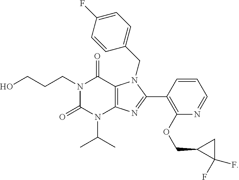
N1(CCCO)C(=O)N(C(C)C)C2=C(C1=O)N(CC1=CC=C(F)C=C1)C(C1=C(OCC3CC3(F)F)N=CC=C1)=N2
